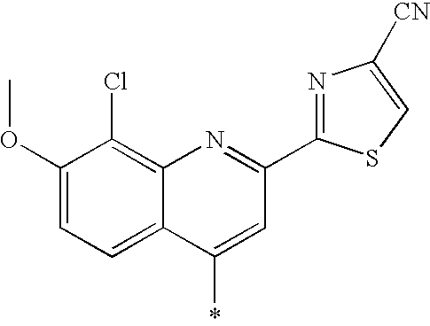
C1(OC)=CC=C2C(=C1Cl)N=C(C1=NC([CN])=CS1)C=C2*
